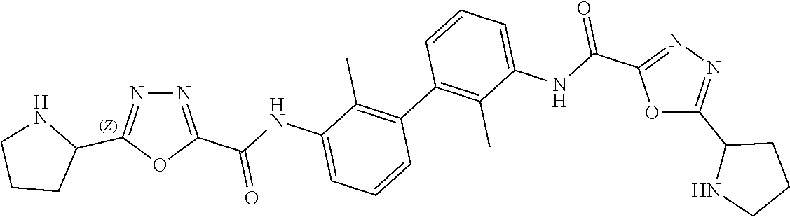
N1=C(C(NC2=CC=CC(C3=C(C)C(NC(=O)C4=NN=C(C5NCCC5)O4)=CC=C3)=C2C)=O)OC(C2NCCC2)=N1
